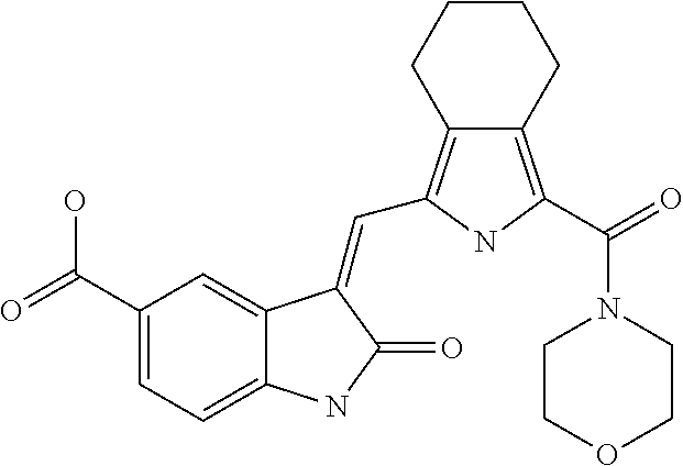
C1(C(=O)O)=CC=C2C(=C1)C(=CC1=C3C(=C(C(=O)N4CCOCC4)N1)CCCC3)C(=O)N2
